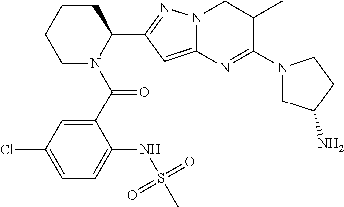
C1CCCN(C(C2=CC(Cl)=CC=C2NS(C)(=O)=O)=O)C1C1=NN2C(=C1)N=C(N1CC(N)CC1)C(C)C2
